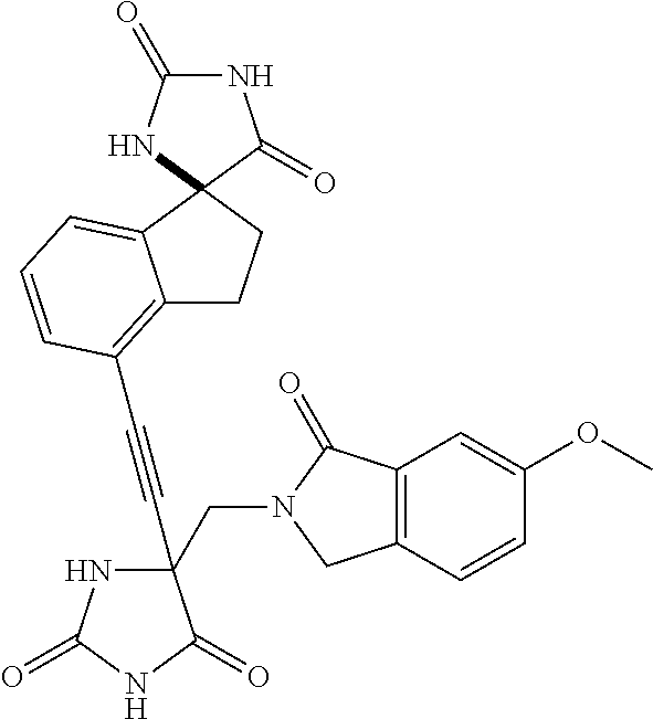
C(#CC1(CN2C(=O)C3=C(C2)C=CC(OC)=C3)NC(=O)NC1=O)C1=C2CCC3(C2=CC=C1)NC(=O)NC3=O
